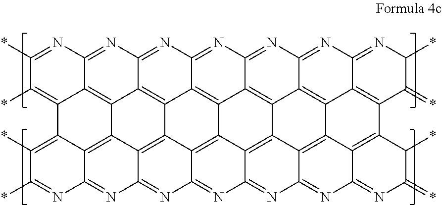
C1(*)=NC2=NC3=NC4=NC5=NC6=NC7=NC(*)C(=*)C8=C7C7=C6C6=C5C5=C4C4=C3C3=C2C(=C1*)C1=C(*)C(*)=NC2=NC9=NC%10=NC%11=NC%12=NC%13=NC(=*)C(*)C8=C%13C7=C%12C6=C%11C5=C%10C4=C9C3=C12
